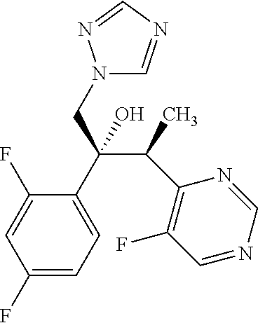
C1(F)=CC=C(C(C(C2=C(F)C=NC=N2)C)(CN2C=NC=N2)O)C(F)=C1
